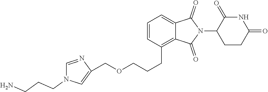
C1=C2C(=C(CCCOCC3=CN(CCCN)C=N3)C=C1)C(=O)N(C1CCC(=O)NC1=O)C2=O
